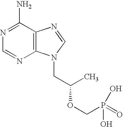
C1=NC2=C(C(N)=N1)N=CN2CC(C)OCP(=O)(O)O
